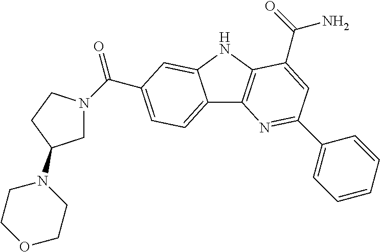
C12=CC=C(C(=O)N3CC(N4CCOCC4)CC3)C=C1NC1=C2N=C(C2=CC=CC=C2)C=C1C(=O)N
